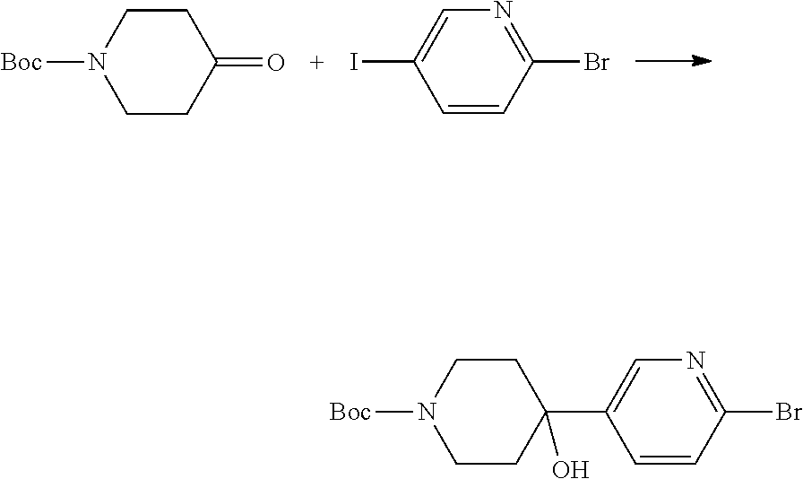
C1CC(=O)CCN1[Boc].C1=CC(Br)=NC=C1I.C1CC(C2=CN=C(Br)C=C2)(O)CCN1[Boc]
